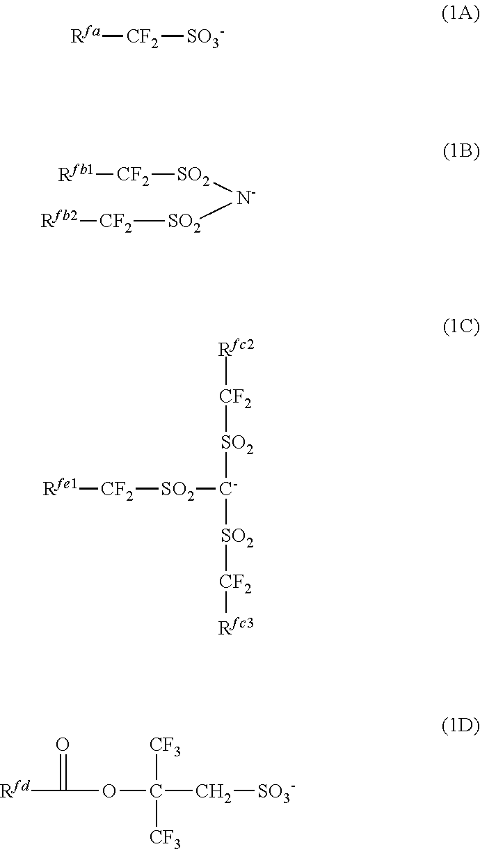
[Rfa][CF2][SO3-].[Rfb1][CF2][SO2][N-][SO2][CF2][Rfb2].[Rfe1][CF2][SO2][C-]([SO2][CF2][Rfc2])[SO2][CF2][Rfc3].[Rfd]C(=O)OC([CF3])(C[SO3-])[CF3]
